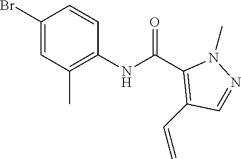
N(C(C1=C(C=C)C=NN1C)=O)C1=C(C)C=C(Br)C=C1
